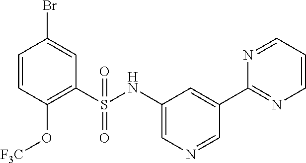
C1=CC(O[F3C])=C(S(NC2=CN=CC(C3=NC=CC=N3)=C2)(=O)=O)C=C1Br
